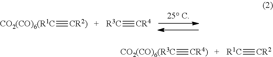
[R3C]#[CR4].[CO2(CO)6(R1C]#[CR2)].[R1C]#[CR2].[CO2(CO)6(R3C]#[CR4)]
